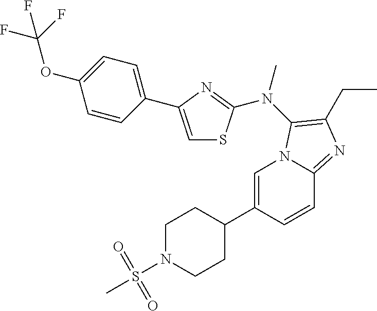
C1=C(C2CCN(S(=O)(=O)C)CC2)C=CC2=NC(CC)=C(N(C)C3=NC(C4=CC=C(OC(F)(F)F)C=C4)=CS3)N12
